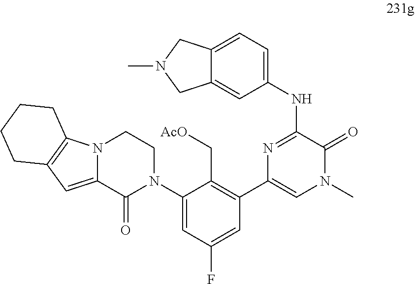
C1(NC2=NC(C3=C(C[AcO])C(N4CCN5C(=CC6=C5CCCC6)C4=O)=CC(F)=C3)=CN(C)C2=O)=CC=C2C(=C1)CN(C)C2
